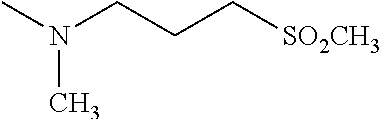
CN(CCC[SO2CH3])C
